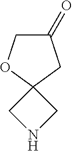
C1(=O)COC2(C1)CNC2
